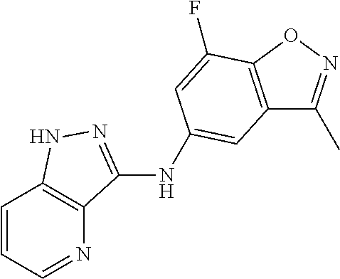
C12=C(C(F)=CC(NC3=NNC4=C3N=CC=C4)=C1)ON=C2C
